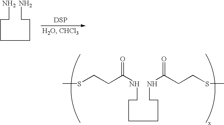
C(CN)CCCCN.[DSP].C(CNC(CCSC)=O)CCCCNC(CCSC)=O
